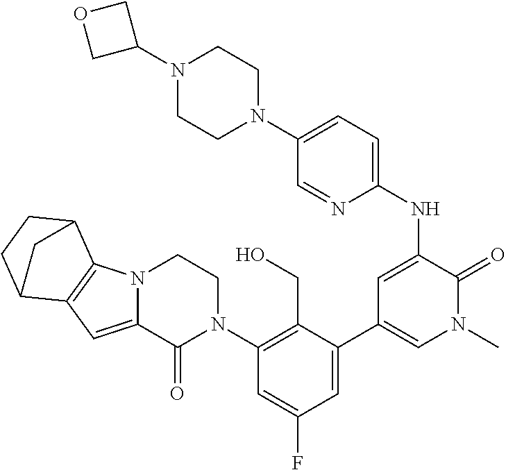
N12C(=CC3=C1C1CCC3C1)C(=O)N(C1=C(CO)C(C3=CN(C)C(=O)C(NC4=CC=C(N5CCN(C6COC6)CC5)C=N4)=C3)=CC(F)=C1)CC2
